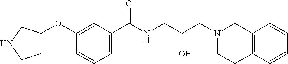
C1(OC2CCNC2)=CC(C(NCC(CN2CC3=C(CC2)C=CC=C3)O)=O)=CC=C1
